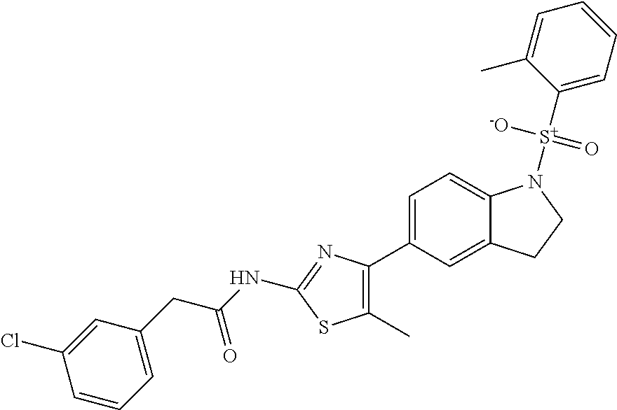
C1=C(C2=C(C)SC(NC(CC3=CC=CC(Cl)=C3)=O)=N2)C=C2C(=C1)N([S+](C1=CC=CC=C1C)([-O])=O)CC2
